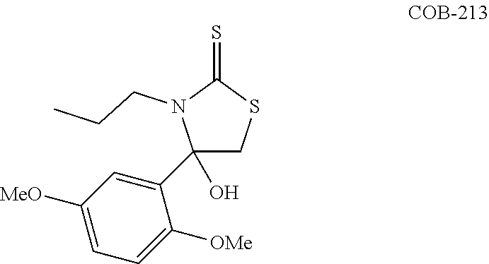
C1(C2=CC([MeO])=CC=C2[OMe])(O)CSC(=S)N1CCC
